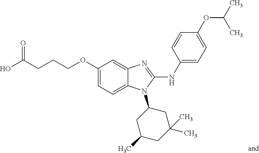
C(COC1=CC=C2C(=C1)N=C(NC1=CC=C(OC(C)C)C=C1)N2C1CC(C)CC(C)(C)C1)CC(=O)O
